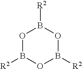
O1B([R2])OB([R2])OB1[R2]
